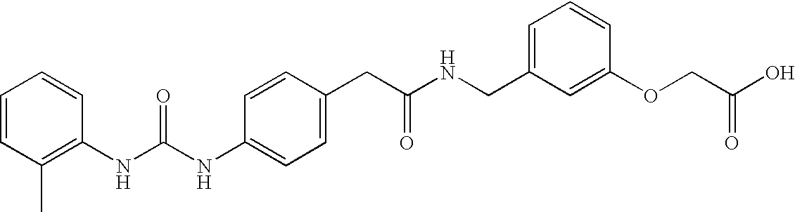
C1=CC(CC(NCC2=CC=CC(OCC(O)=O)=C2)=O)=CC=C1NC(NC1=C(C)C=CC=C1)=O
